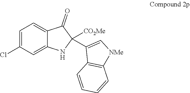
C12=CC(Cl)=CC=C1C(=O)C([CO2Me])(C1=C[NMe]C3=C1C=CC=C3)N2
